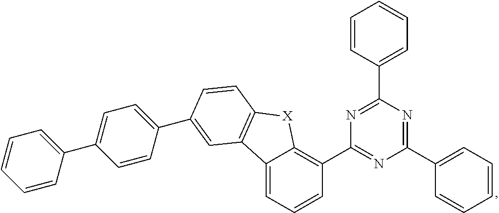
C1(C2=NC(C3=CC=CC=C3)=NC(C3=CC=CC=C3)=N2)=C2C(=CC=C1)C1=C([X]2)C=CC(C2=CC=C(C3=CC=CC=C3)C=C2)=C1
